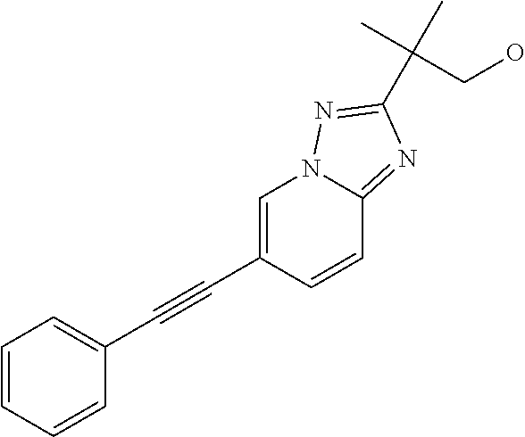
C1=CC=CC(C#CC2=CN3C(=NC(C(C)(C)CO)=N3)C=C2)=C1
